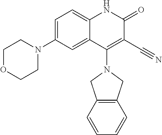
C1=C(N2CCOCC2)C=C2C(=C1)NC(=O)C(C#N)=C2N1CC2=C(C1)C=CC=C2
